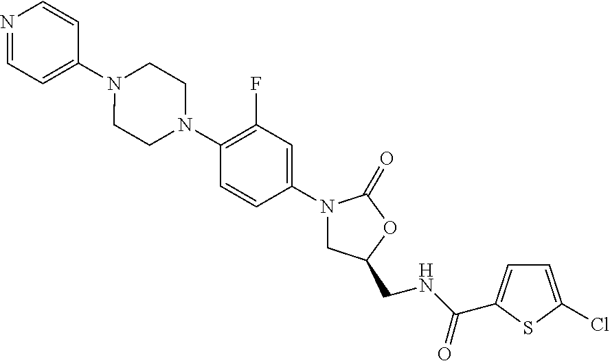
N1=CC=C(N2CCN(C3=C(F)C=C(N4CC(CNC(=O)C5=CC=C(Cl)S5)OC4=O)C=C3)CC2)C=C1
